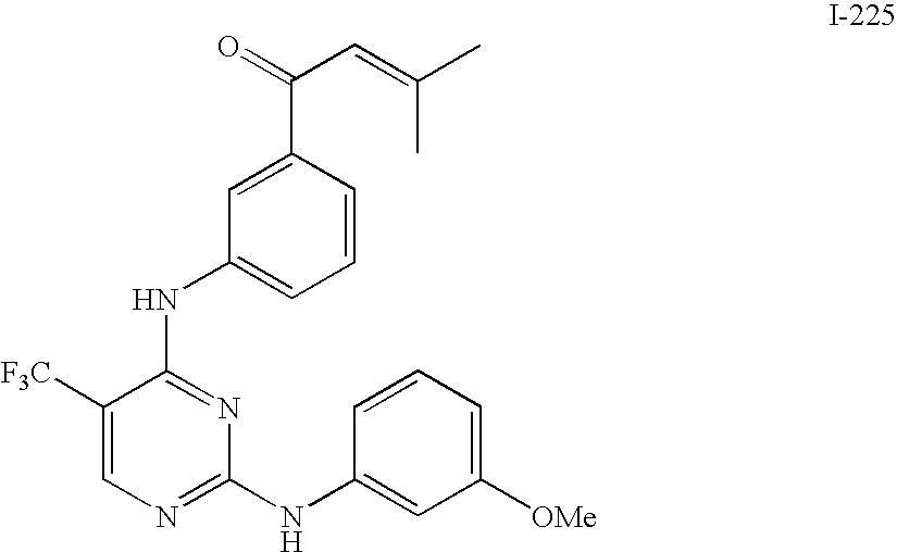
N(C1=NC(NC2=CC([OMe])=CC=C2)=NC=C1[F3C])C1=CC=CC(C(C=C(C)C)=O)=C1
